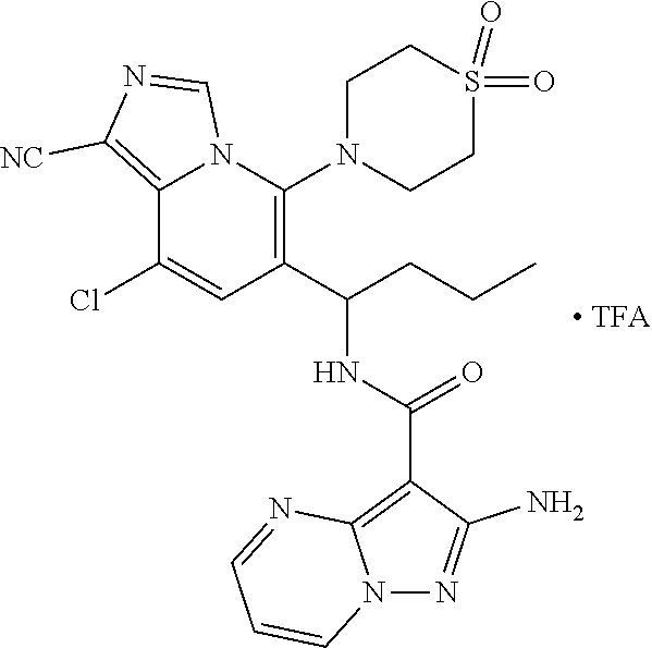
C12=C([NC])N=CN1C(N1CCS(=O)(=O)CC1)=C(C(NC(C1=C3N(N=C1N)C=CC=N3)=O)CCC)C=C2Cl
